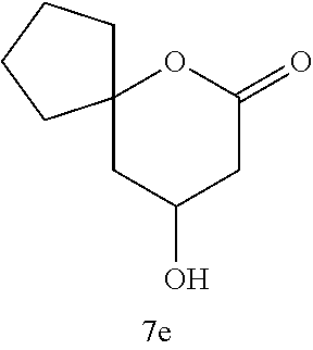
C12(CC(O)CC(=O)O1)CCCC2
